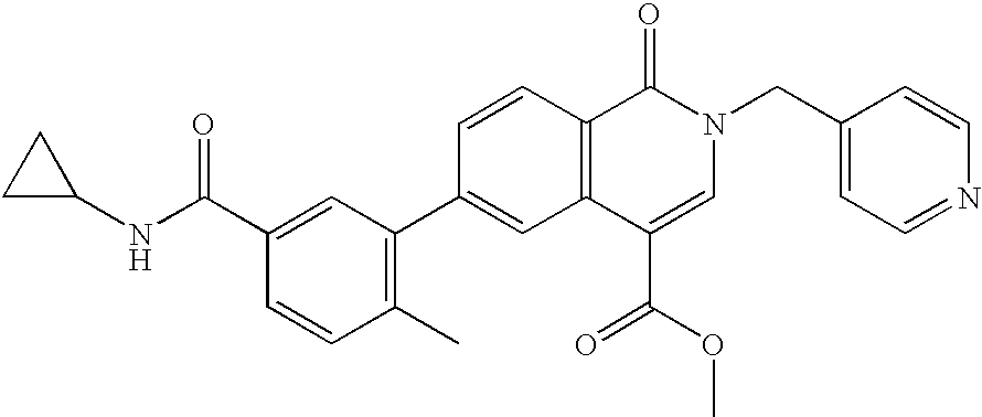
C1(CN2C(=O)C3=C(C(C(OC)=O)=C2)C=C(C2=C(C)C=CC(C(NC4CC4)=O)=C2)C=C3)=CC=NC=C1
